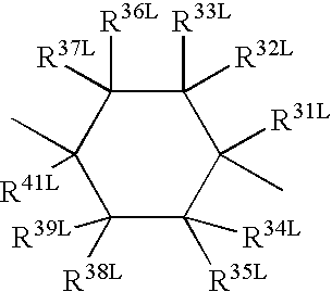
C1([R32L])([R33L])C([R37L])([R36L])C(C)([R41L])C([R38L])([R39L])C([R35L])([R34L])C1([R31L])C
